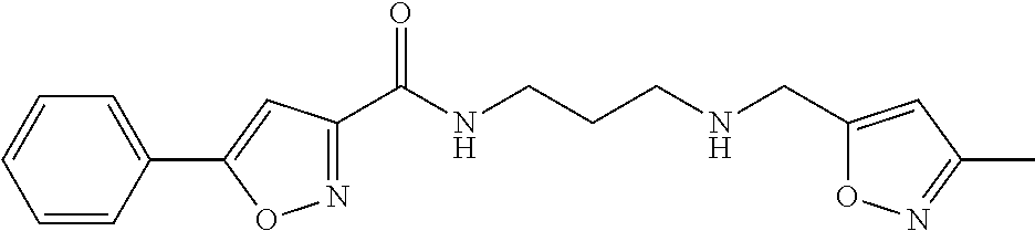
C1=CC(C2=CC(C(NCCCNCC3=CC(C)=NO3)=O)=NO2)=CC=C1
